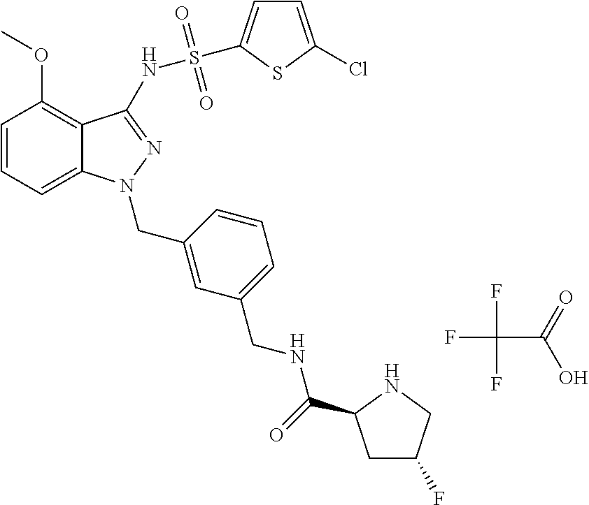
C(C(=O)O)(F)(F)F.C1=CC=C2C(=C1OC)C(NS(=O)(=O)C1=CC=C(Cl)S1)=NN2CC1=CC(CNC(=O)C2CC(F)CN2)=CC=C1
